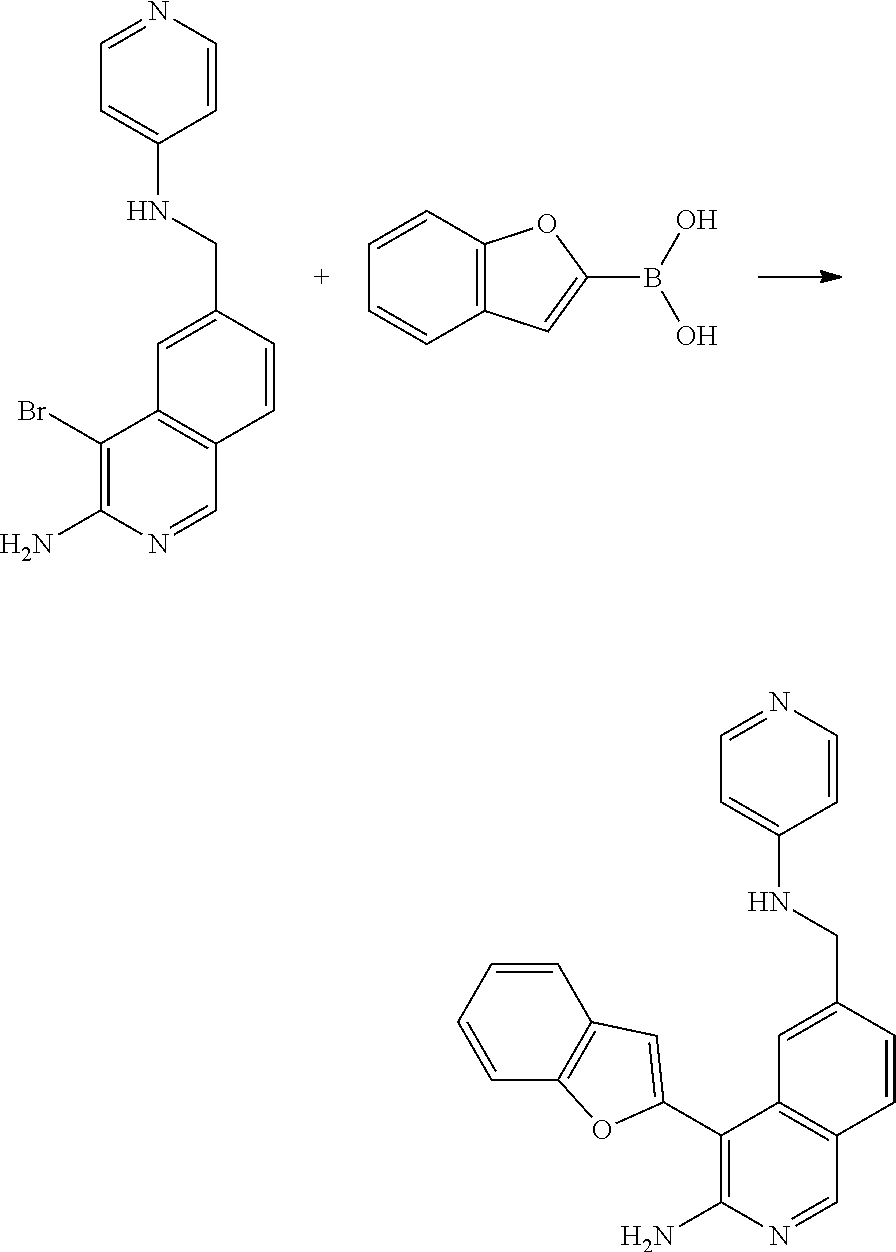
C1=C(CNC2=CC=NC=C2)C=CC2=C1C(Br)=C(N)N=C2.C1=CC2=C(C=C1)C=C(B(O)O)O2.C1=C(CNC2=CC=NC=C2)C=CC2=C1C(C1=CC3=C(C=CC=C3)O1)=C(N)N=C2
